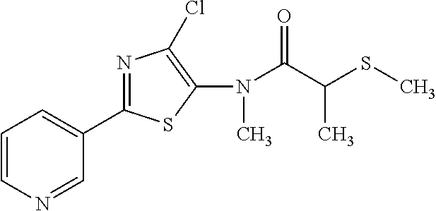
C1(N(C(=O)C(SC)C)C)=C(Cl)N=C(C2=CC=CN=C2)S1
